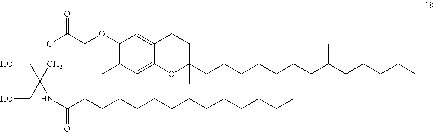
C1(C)=C(OCC(OCC(NC(=O)CCCCCCCCCCCCC)(CO)CO)=O)C(C)=C2C(=C1C)OC(CCCC(CCCC(CCCC(C)C)C)C)(C)CC2
